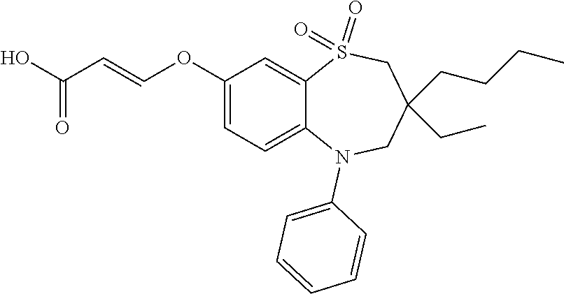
C1=CC=C(N2C3=CC=C(OC=CC(=O)O)C=C3S(=O)(=O)CC(CCCC)(CC)C2)C=C1
